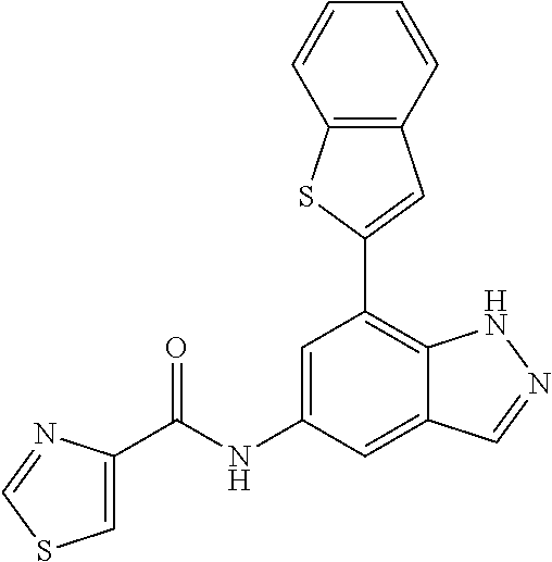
C12=C(C=CC=C1)C=C(C1=C3C(=CC(NC(=O)C4=CSC=N4)=C1)C=NN3)S2
